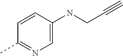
C1=CC(NCC#C)=CN=C1C
